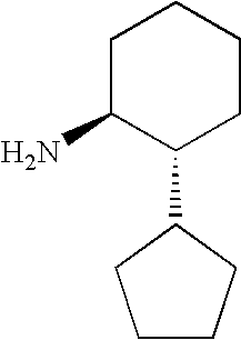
C1C(N)C(C2CCCC2)CCC1
